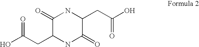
C1(=O)C(CC(O)=O)NC(=O)C(CC(O)=O)N1
